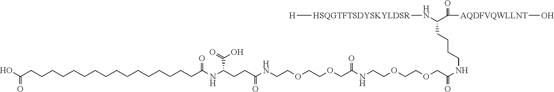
C(CCCCCCCCCCCCCCCCC(NC(CCC(NCCOCCOCC(NCCOCCOCC(NCCCCC(N[HSQGTFTSDYSKYLDSR][H])C([AQDFVQWLLNT]O)=O)=O)=O)=O)C(=O)O)=O)(O)=O
